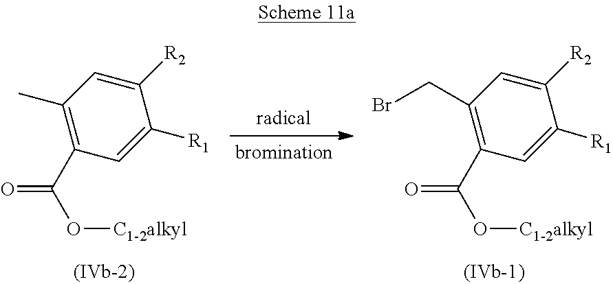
C1([R2])=CC(C)=C(C(=O)O[C1-2alkyl])C=C1[R1].C1([R2])=CC(CBr)=C(C(=O)O[C1-2alkyl])C=C1[R1]
